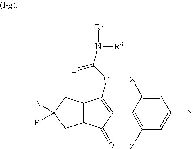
C12C(C(=O)C(C3=C([Z])C=C([Y])C=C3[X])=C1OC(=[L])N([R6])[R7])CC([A])(B)C2
